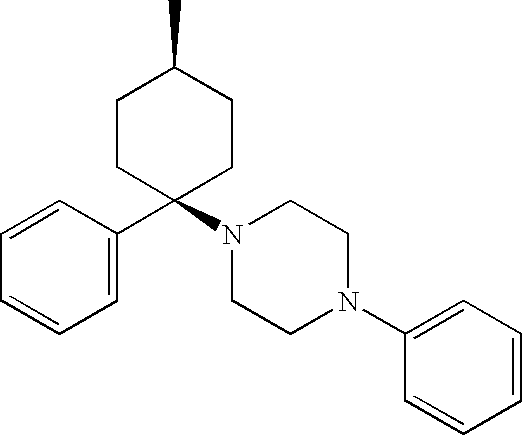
C1=CC=CC=C1C1(N2CCN(C3=CC=CC=C3)CC2)CCC(C)CC1
